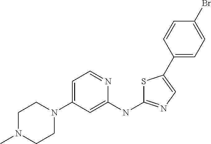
C1N(C)CCN(C2=CC=NC(NC3=NC=C(C4=CC=C(Br)C=C4)S3)=C2)C1
